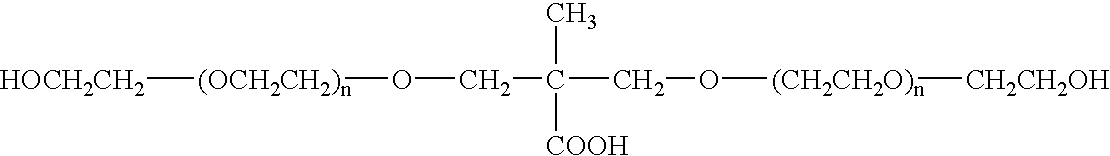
[HOCH2CH2][(OCH2CH2)n]OCC(CO[(CH2CH2O)n][CH2CH2OH])(C)[COOH]
